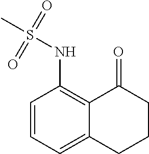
C1=CC=C2C(=C1NS(C)(=O)=O)C(=O)CCC2
